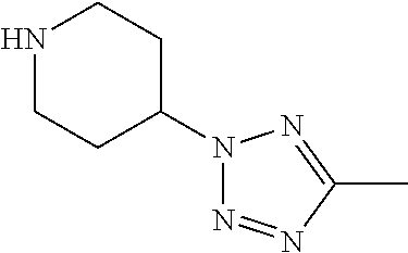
N1CCC(N2N=NC(C)=N2)CC1
